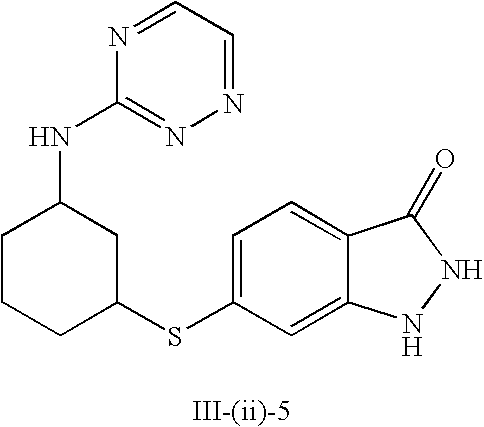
C1=C(SC2CC(NC3=NN=CC=N3)CCC2)C=C2C(=C1)C(=O)NN2
